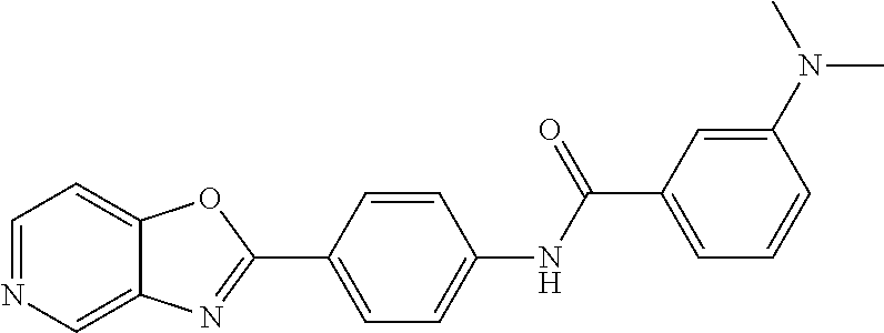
C1=CC(NC(C2=CC=CC(N(C)C)=C2)=O)=CC=C1C1=NC2=CN=CC=C2O1
